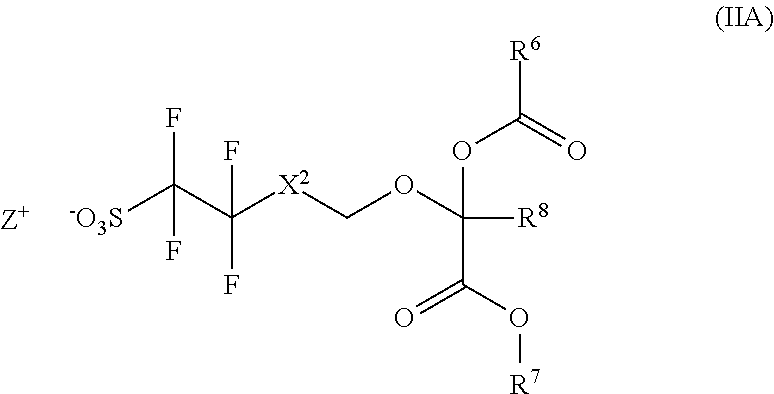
[-O3S]C(C([X2]COC([R8])(OC([R6])=O)C(O[R7])=O)(F)F)(F)F.[Z+]
